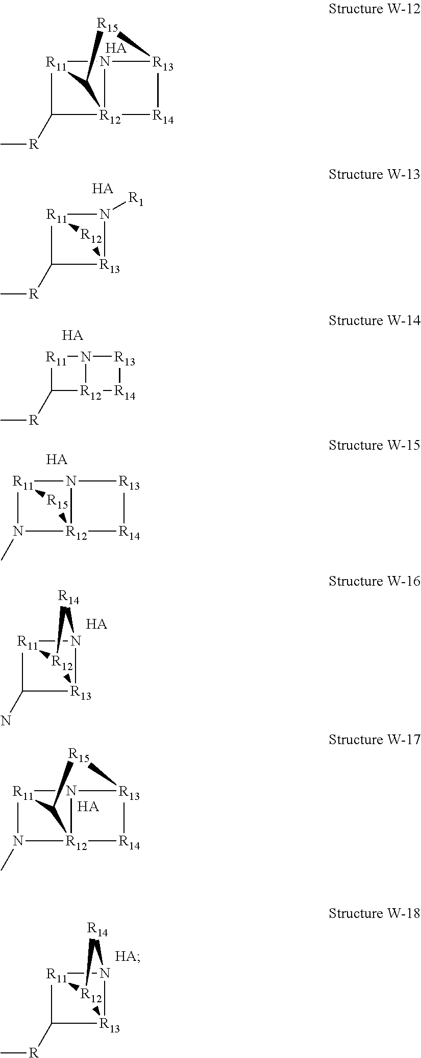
[R11]12C([R]C)[R12]34N1[R13]([R14]3)[R15]C24.[HA].[R11]12N([R1])[R13](C1[R]C)[R12]2.[HA].[R11]1C([R]C)[R12]2N1[R13][R14]2.[HA].[R11]12N(C)[R12]3([R15]1)N2[R13][R14]3.[HA].[R11]12N3[R13](C1N)[R12]2[R14]3.[HA].[R11]12N(C)[R12]34C1[R15][R13](N23)[R14]4.[HA].[R11]12N3[R13](C1[R]C)[R12]2[R14]3.[HA]
